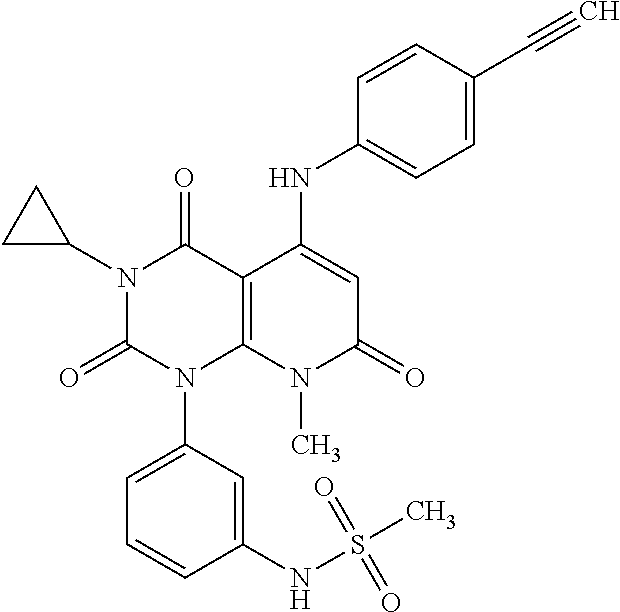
N1(C2CC2)C(=O)N(C2=CC=CC(NS(C)(=O)=O)=C2)C2=C(C1=O)C(NC1=CC=C(C#C)C=C1)=CC(=O)N2C
